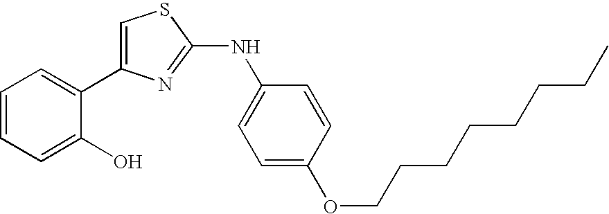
C1=C(C2=CC=CC=C2O)N=C(NC2=CC=C(OCCCCCCCC)C=C2)S1
